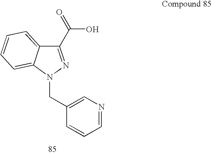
C1(C(=O)O)=NN(CC2=CN=CC=C2)C2=CC=CC=C12
